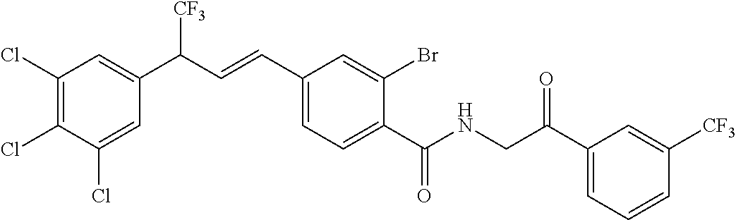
C1(Cl)=C(Cl)C(Cl)=CC(C(C=CC2=CC=C(C(NCC(C3=CC=CC([CF3])=C3)=O)=O)C(Br)=C2)[CF3])=C1
